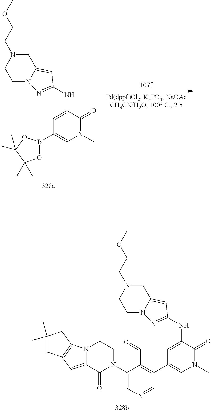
N(C1=CC(B2OC(C)(C)C(C)(C)O2)=CN(C)C1=O)C1=NN2CCN(CCOC)CC2=C1.N(C1=CC(C2=C(C=O)C(N3CCN4C(=CC5=C4CC(C)(C)C5)C3=O)=CN=C2)=CN(C)C1=O)C1=NN2CCN(CCOC)CC2=C1
